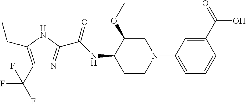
C1(C(F)(F)F)=C(CC)NC(C(NC2CCN(C3=CC=CC(C(=O)O)=C3)CC2OC)=O)=N1
